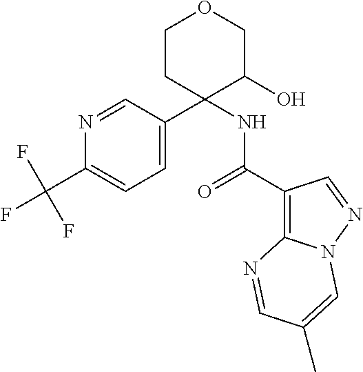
C1=C(C2(NC(C3=C4N(N=C3)C=C(C)C=N4)=O)C(O)COCC2)C=NC(C(F)(F)F)=C1
